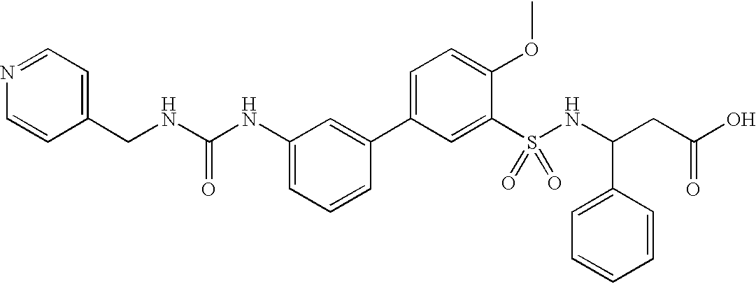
N1=CC=C(CNC(NC2=CC=CC(C3=CC=C(OC)C(S(NC(C4=CC=CC=C4)CC(=O)O)(=O)=O)=C3)=C2)=O)C=C1
